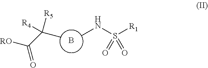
CNS([R1])(=O)=O.B.CC(C([RO])=O)([R5])[R4]
